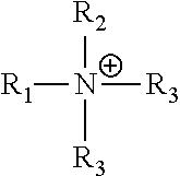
[R1][N+]([R3])([R2])[R3]
